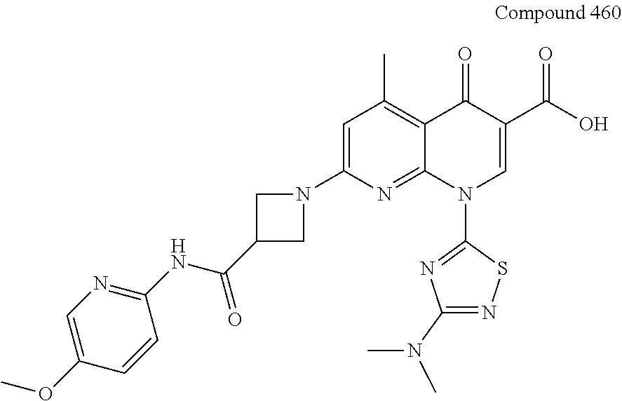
C1=C(N2CC(C(NC3=NC=C(OC)C=C3)=O)C2)N=C2C(=C1C)C(=O)C(C(O)=O)=CN2C1=NC(N(C)C)=NS1
